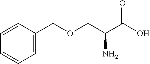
C1=CC(COCC(C(O)=O)N)=CC=C1
